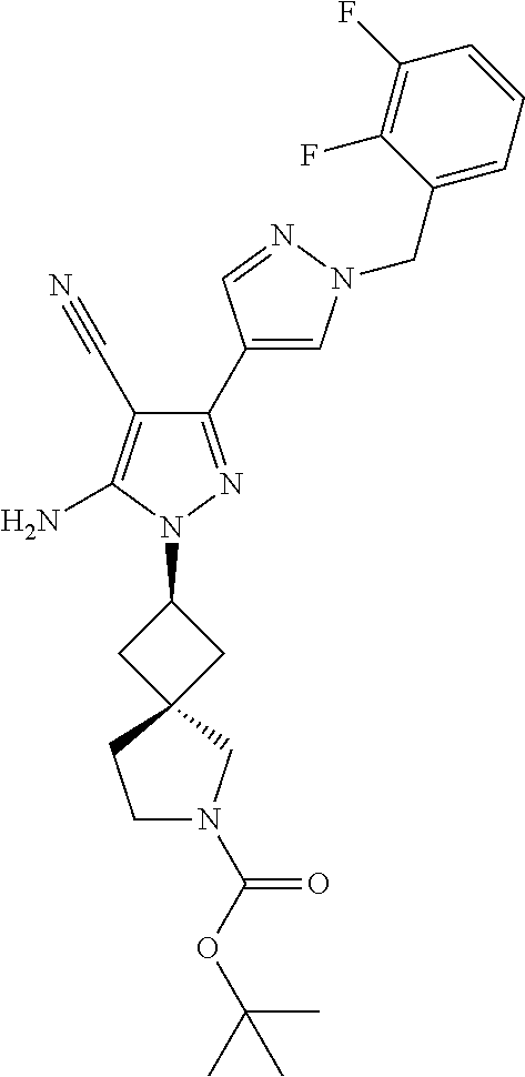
C1(C2=CN(CC3=CC=CC(F)=C3F)N=C2)=NN(C2CC3(C2)CN(C(OC(C)(C)C)=O)CC3)C(N)=C1C#N
